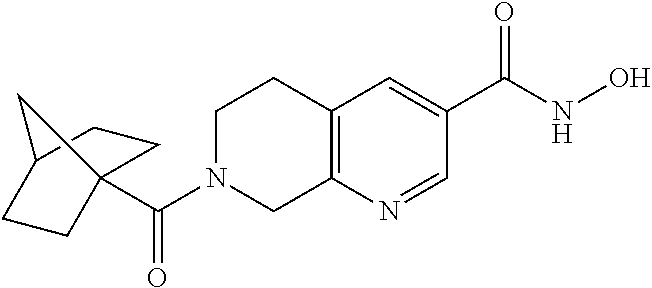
C12=C(N=CC(C(NO)=O)=C1)CN(C(=O)C13CCC(CC1)C3)CC2
